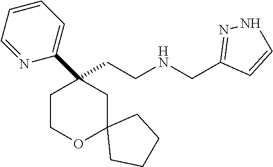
C(CNCC1=NNC=C1)C1(C2=CC=CC=N2)CCOC2(C1)CCCC2
